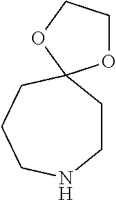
C1CC2(CCCN1)OCCO2
